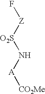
F[Z][O2S]N[A][CO2Me]
